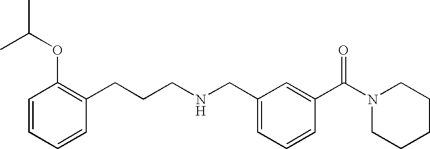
CC(OC1=C(CCCNCC2=CC=CC(C(N3CCCCC3)=O)=C2)C=CC=C1)C
